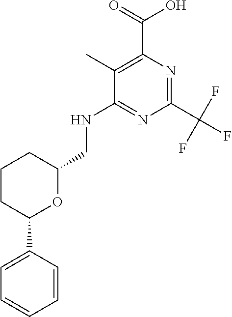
C1CC(C2=CC=CC=C2)OC(CNC2=NC(C(F)(F)F)=NC(C(=O)O)=C2C)C1
